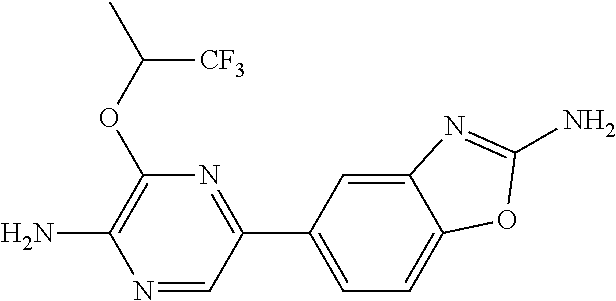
C12=CC(C3=NC(OC(C)[CF3])=C(N)N=C3)=CC=C1OC(N)=N2
